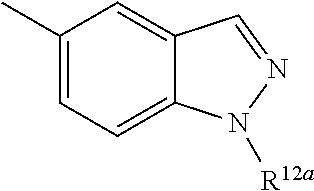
C1=C(C)C=C2C(=C1)N([R12a])N=C2
